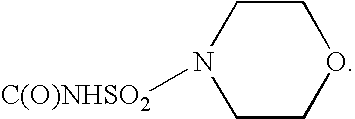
C1COCCN1[C(O)NHSO2]
